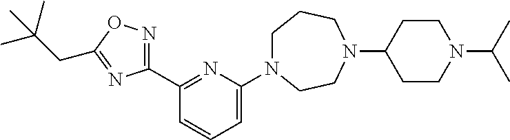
C1=C(N2CCCN(C3CCN(C(C)C)CC3)CC2)N=C(C2=NOC(CC(C)(C)C)=N2)C=C1
